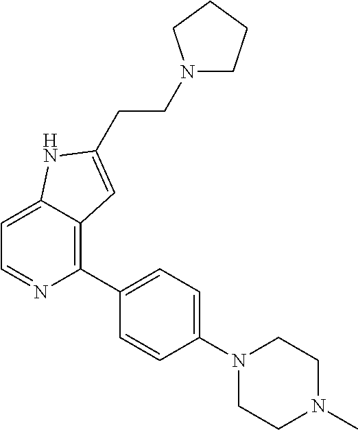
C1=C2C(=C(C3=CC=C(N4CCN(C)CC4)C=C3)N=C1)C=C(CCN1CCCC1)N2
